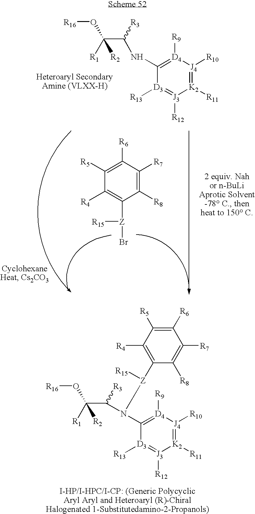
C1(NC(C([R1])(O[R16])[R2])[R3])=[D4]([R9])[J4]([R10])=[K2]([R11])[J3]([R12])=[D3]1[R13].C1([R5])=C([R6])C([R7])=C([R8])C([Z]([R15])Br)=C1[R4].C1([R6])=C([R5])C([R4])=C([Z](N(C2=[D4]([R9])[J4]([R10])=[K2]([R11])[J3]([R12])=[D3]2[R13])C(C([R1])(O[R16])[R2])[R3])[R15])C([R8])=C1[R7]
